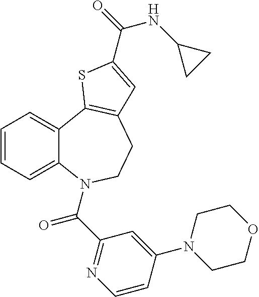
C1=CC=C2C(=C1)C1=C(CCN2C(C2=NC=CC(N3CCOCC3)=C2)=O)C=C(C(=O)NC2CC2)S1
